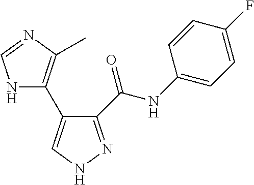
C1(C(NC2=CC=C(F)C=C2)=O)=NNC=C1C1=C(C)N=CN1
